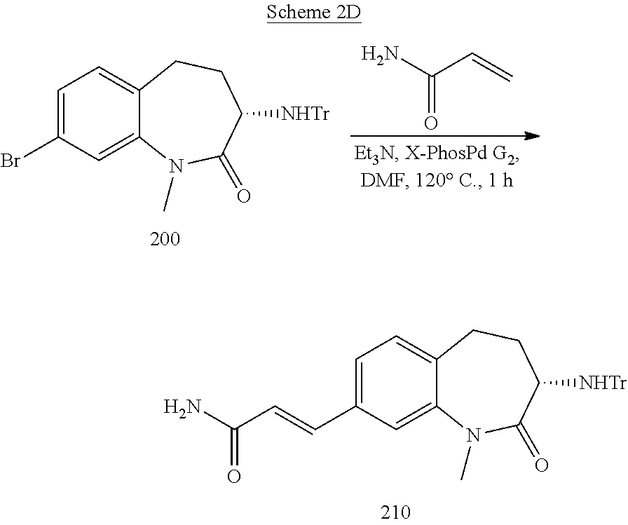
C1=C(Br)C=C2C(=C1)CCC([NHTr])C(=O)N2C.C(C=C)(N)=O.C1=C(C=CC(N)=O)C=C2C(=C1)CCC([NHTr])C(=O)N2C
